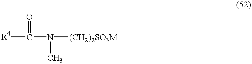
[R4]C(=O)N([(CH2)2SO3M])C
